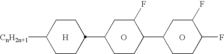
C1CC([CnH2n+1])CCC1C1CC(F)C(C2CCC(F)C(F)C2)CC1.[H].O.O
